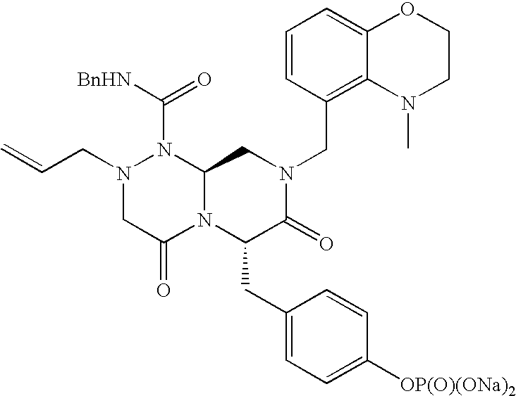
C12=CC=CC(CN3CC4N(C(CC5=CC=C([OP(O)(ONa)2])C=C5)C3=O)C(=O)CN(CC=C)N4C([BnHN])=O)=C1N(C)CCO2
